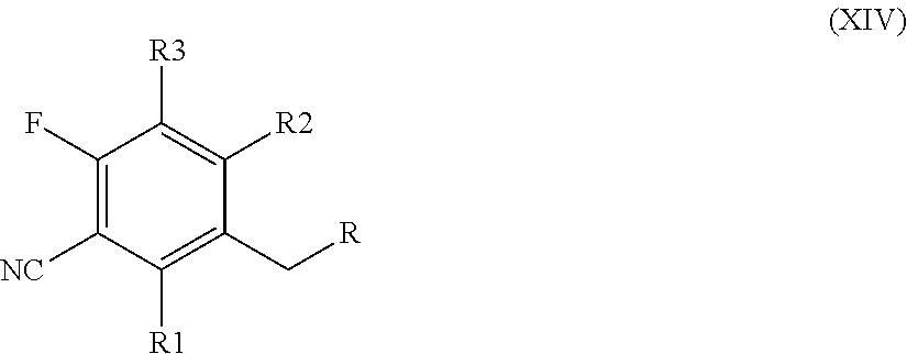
C1(F)=C([NC])C([R1])=C(C[R])C([R2])=C1[R3]
